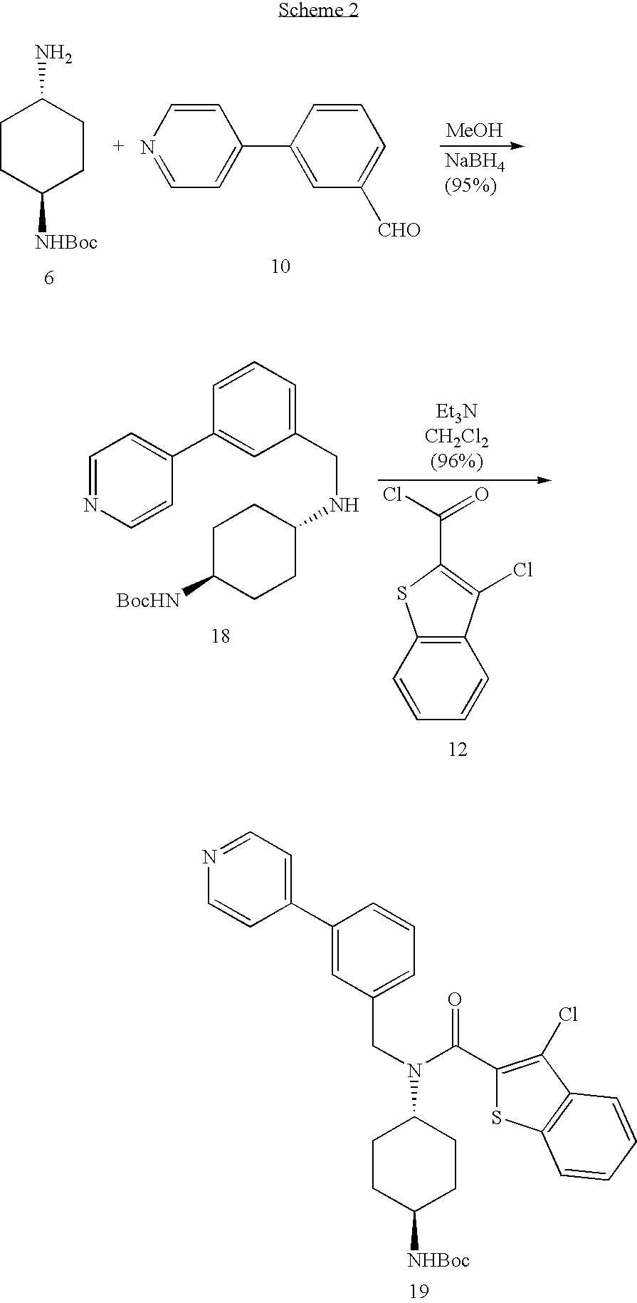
[MeOH].C1CC([NHBoc])CCC1N.C1=NC=CC(C2=CC([CHO])=CC=C2)=C1.C(C1=C(Cl)C2=C(S1)C=CC=C2)(Cl)=O.C1=NC=CC(C2=CC(CNC3CCC([BocHN])CC3)=CC=C2)=C1.N1=CC=C(C2=CC(CN(C3CCC([NHBoc])CC3)C(=O)C3=C(Cl)C4=C(S3)C=CC=C4)=CC=C2)C=C1
